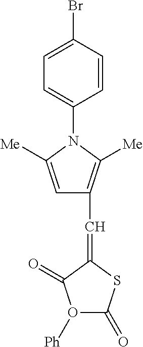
C1=C(Br)C=CC(N2C([Me])=CC(C=C3SC(=O)O([Ph])C3=O)=C2[Me])=C1
